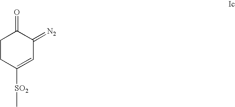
C1CC(=O)C(=[N2])C=C1[SO2]C
